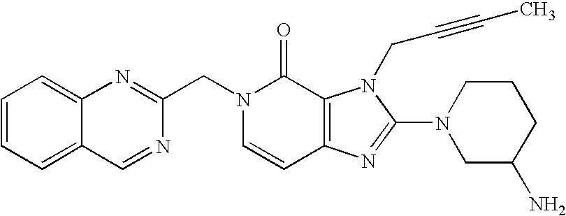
C1=NC(CN2C=CC3=C(C2=O)N(CC#CC)C(N2CC(N)CCC2)=N3)=NC2=CC=CC=C12
